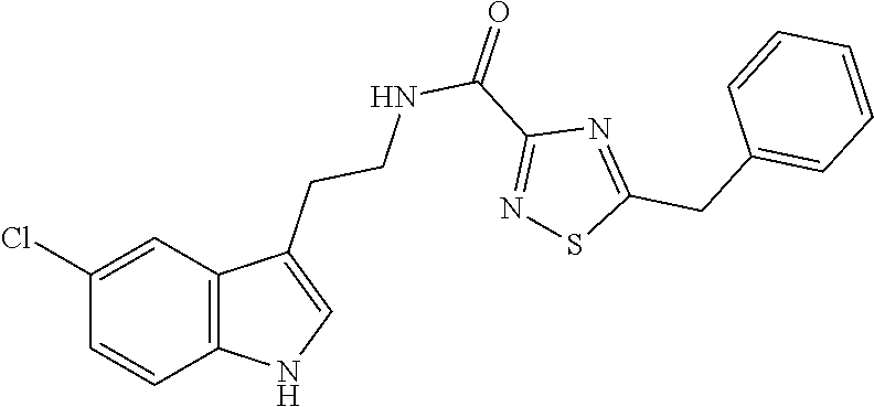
C12=C(C=C(Cl)C=C1)C(CCNC(C1=NSC(CC3=CC=CC=C3)=N1)=O)=CN2
